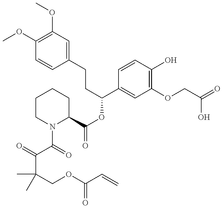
C1(OC)=C(OC)C=C(CCC(OC(=O)C2CCCCN2C(=O)C(=O)C(COC(C=C)=O)(C)C)C2=CC(OCC(O)=O)=C(O)C=C2)C=C1
